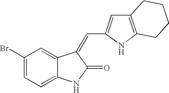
C1(Br)=CC=C2C(=C1)C(=CC1=CC3=C(N1)CCCC3)C(=O)N2
